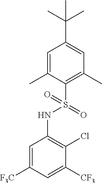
C1=C([F3C])C=C([CF3])C(Cl)=C1NS(C1=C(C)C=C(C(C)(C)C)C=C1C)(=O)=O
